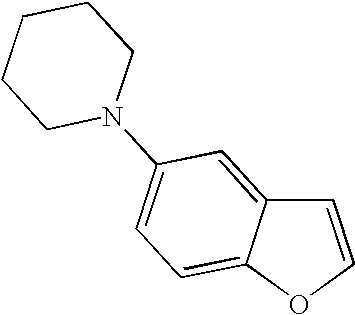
C1=COC2=CC=C(N3CCCCC3)C=C12
